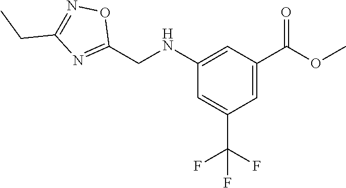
C1=C(C(OC)=O)C=C(NCC2=NC(CC)=NO2)C=C1C(F)(F)F
